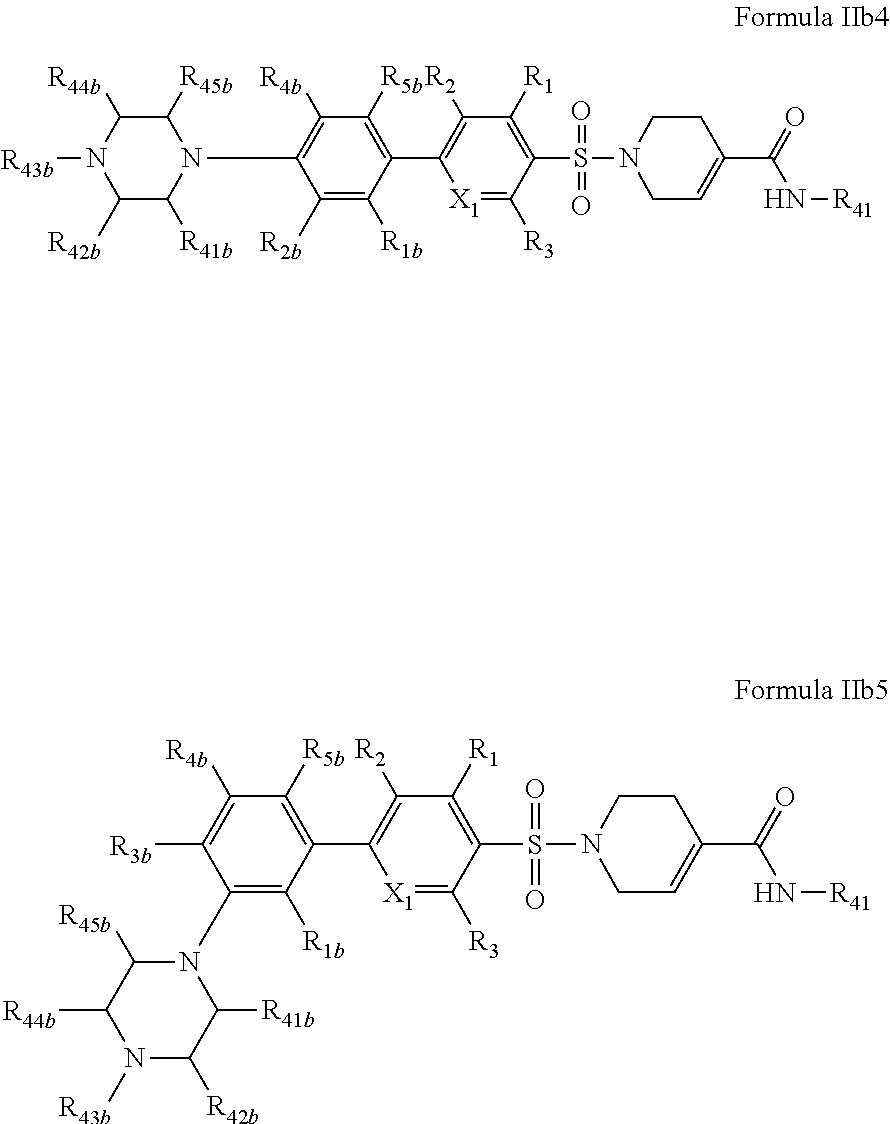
C1([R2b])=C([R1b])C(C2=C([R2])C([R1])=C(S(=O)(=O)N3CC=C(C(=O)N[R41])CC3)C([R3])=[X1]2)=C([R5b])C([R4b])=C1N1C([R41b])C([R42b])N([R43b])C([R44b])C1[R45b].C1(N2C([R41b])C([R42b])N([R43b])C([R44b])C2[R45b])=C([R1b])C(C2=C([R2])C([R1])=C(S(=O)(=O)N3CC=C(C(=O)N[R41])CC3)C([R3])=[X1]2)=C([R5b])C([R4b])=C1[R3b]
